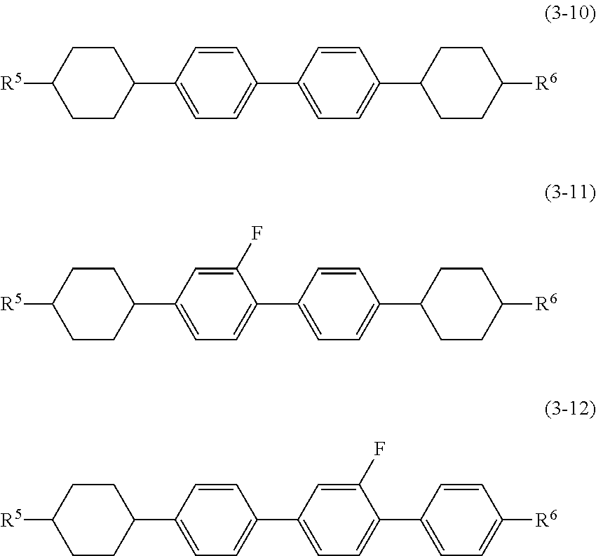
C1=CC(C2=CC=C(C3CCC([R5])CC3)C=C2)=CC=C1C1CCC([R6])CC1.C1=CC(C2=CC=C(C3CCC([R5])CC3)C=C2F)=CC=C1C1CCC([R6])CC1.C1=C(F)C(C2=CC=C([R6])C=C2)=CC=C1C1=CC=C(C2CCC([R5])CC2)C=C1
